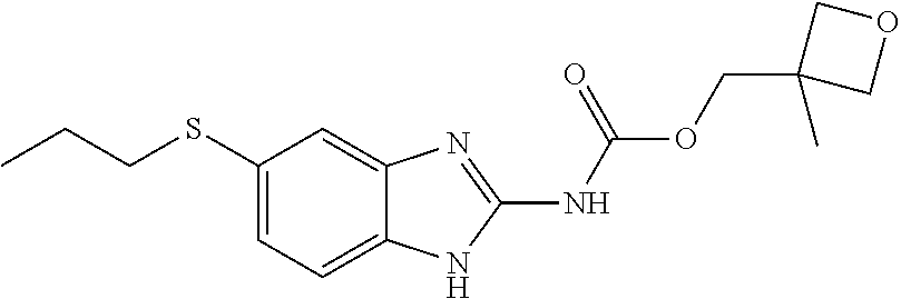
C1(SCCC)=CC=C2C(=C1)N=C(NC(=O)OCC1(C)COC1)N2
